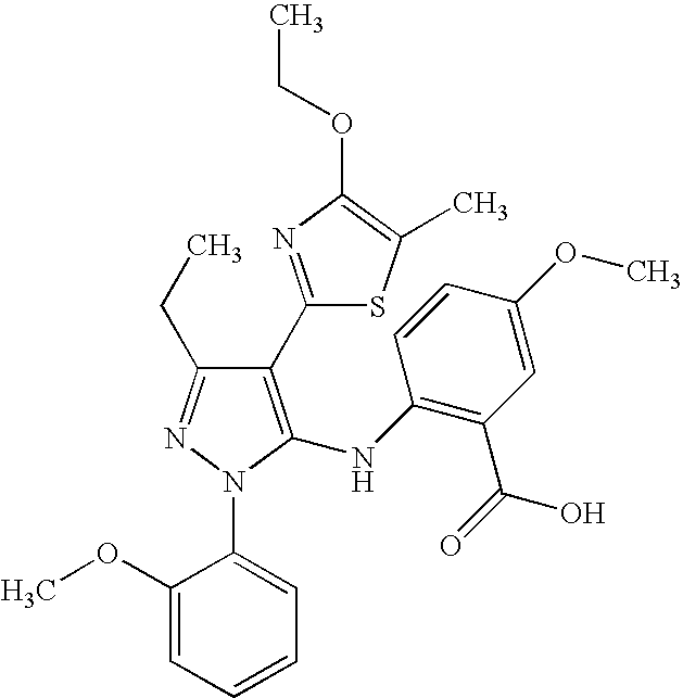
C1(C2=NC(OCC)=C(C)S2)=C(NC2=C(C(=O)O)C=C(OC)C=C2)N(C2=CC=CC=C2OC)N=C1CC
